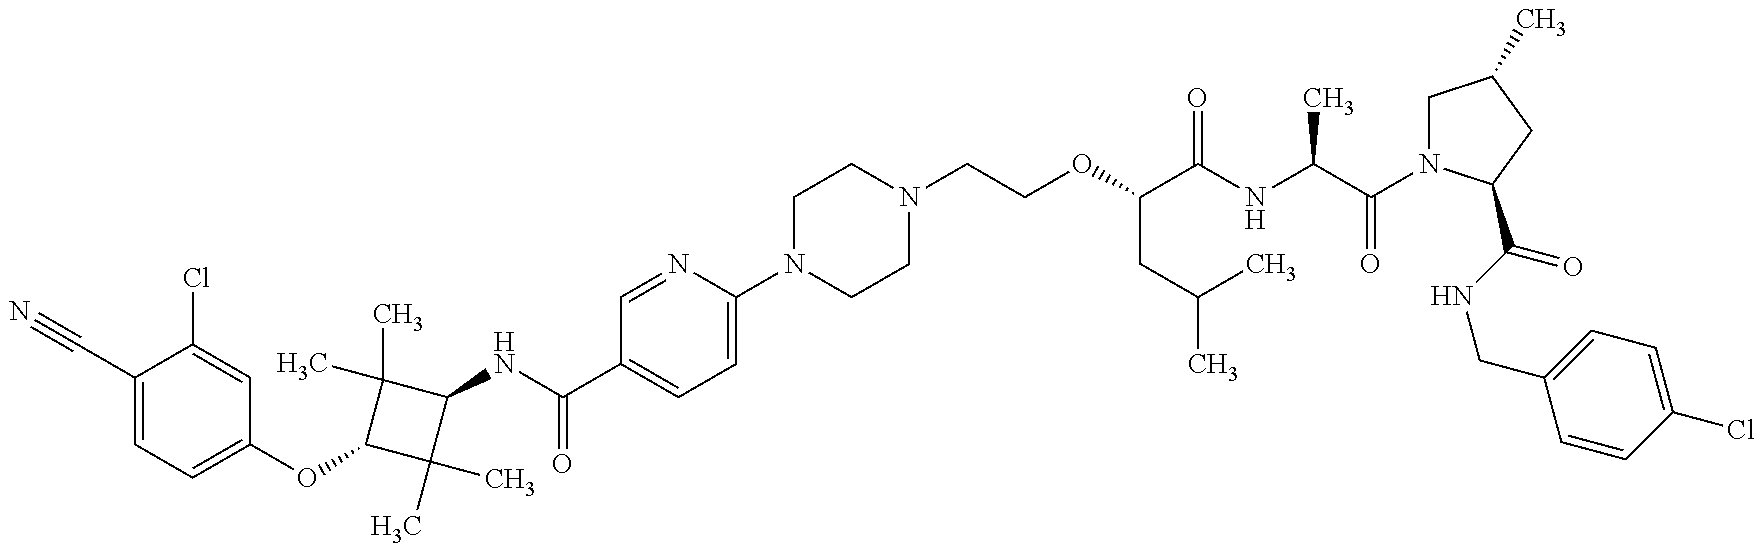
C1(C#N)=CC=C(OC2C(C)(C)C(NC(=O)C3=CC=C(N4CCN(CCOC(CC(C)C)C(NC(C)C(=O)N5CC(C)CC5C(=O)NCC5=CC=C(Cl)C=C5)=O)CC4)N=C3)C2(C)C)C=C1Cl
